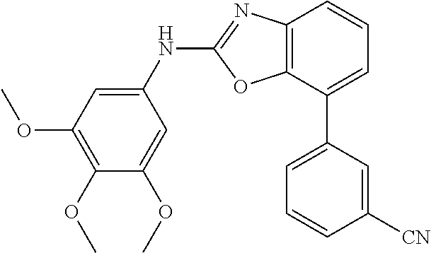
C12=C(C(C3=CC=CC([CN])=C3)=CC=C1)OC(NC1=CC(OC)=C(OC)C(OC)=C1)=N2
